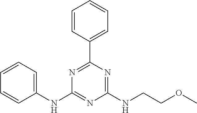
C1=CC=CC(NC2=NC(NCCOC)=NC(C3=CC=CC=C3)=N2)=C1
